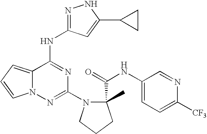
C1(N2CCCC2(C(=O)NC2=CC=C([CF3])N=C2)C)=NN2C(=CC=C2)C(NC2=NNC(C3CC3)=C2)=N1
